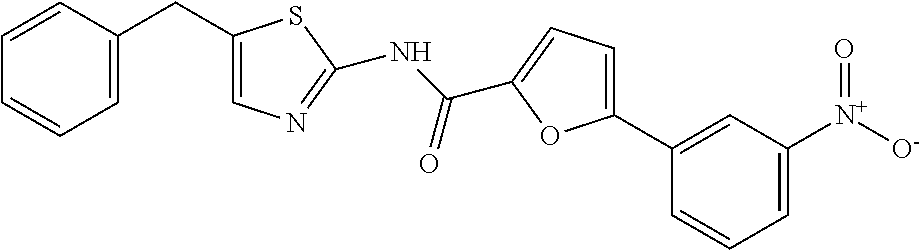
C1=CC(CC2=CN=C(NC(=O)C3=CC=C(C4=CC([N+]([O-])=O)=CC=C4)O3)S2)=CC=C1
